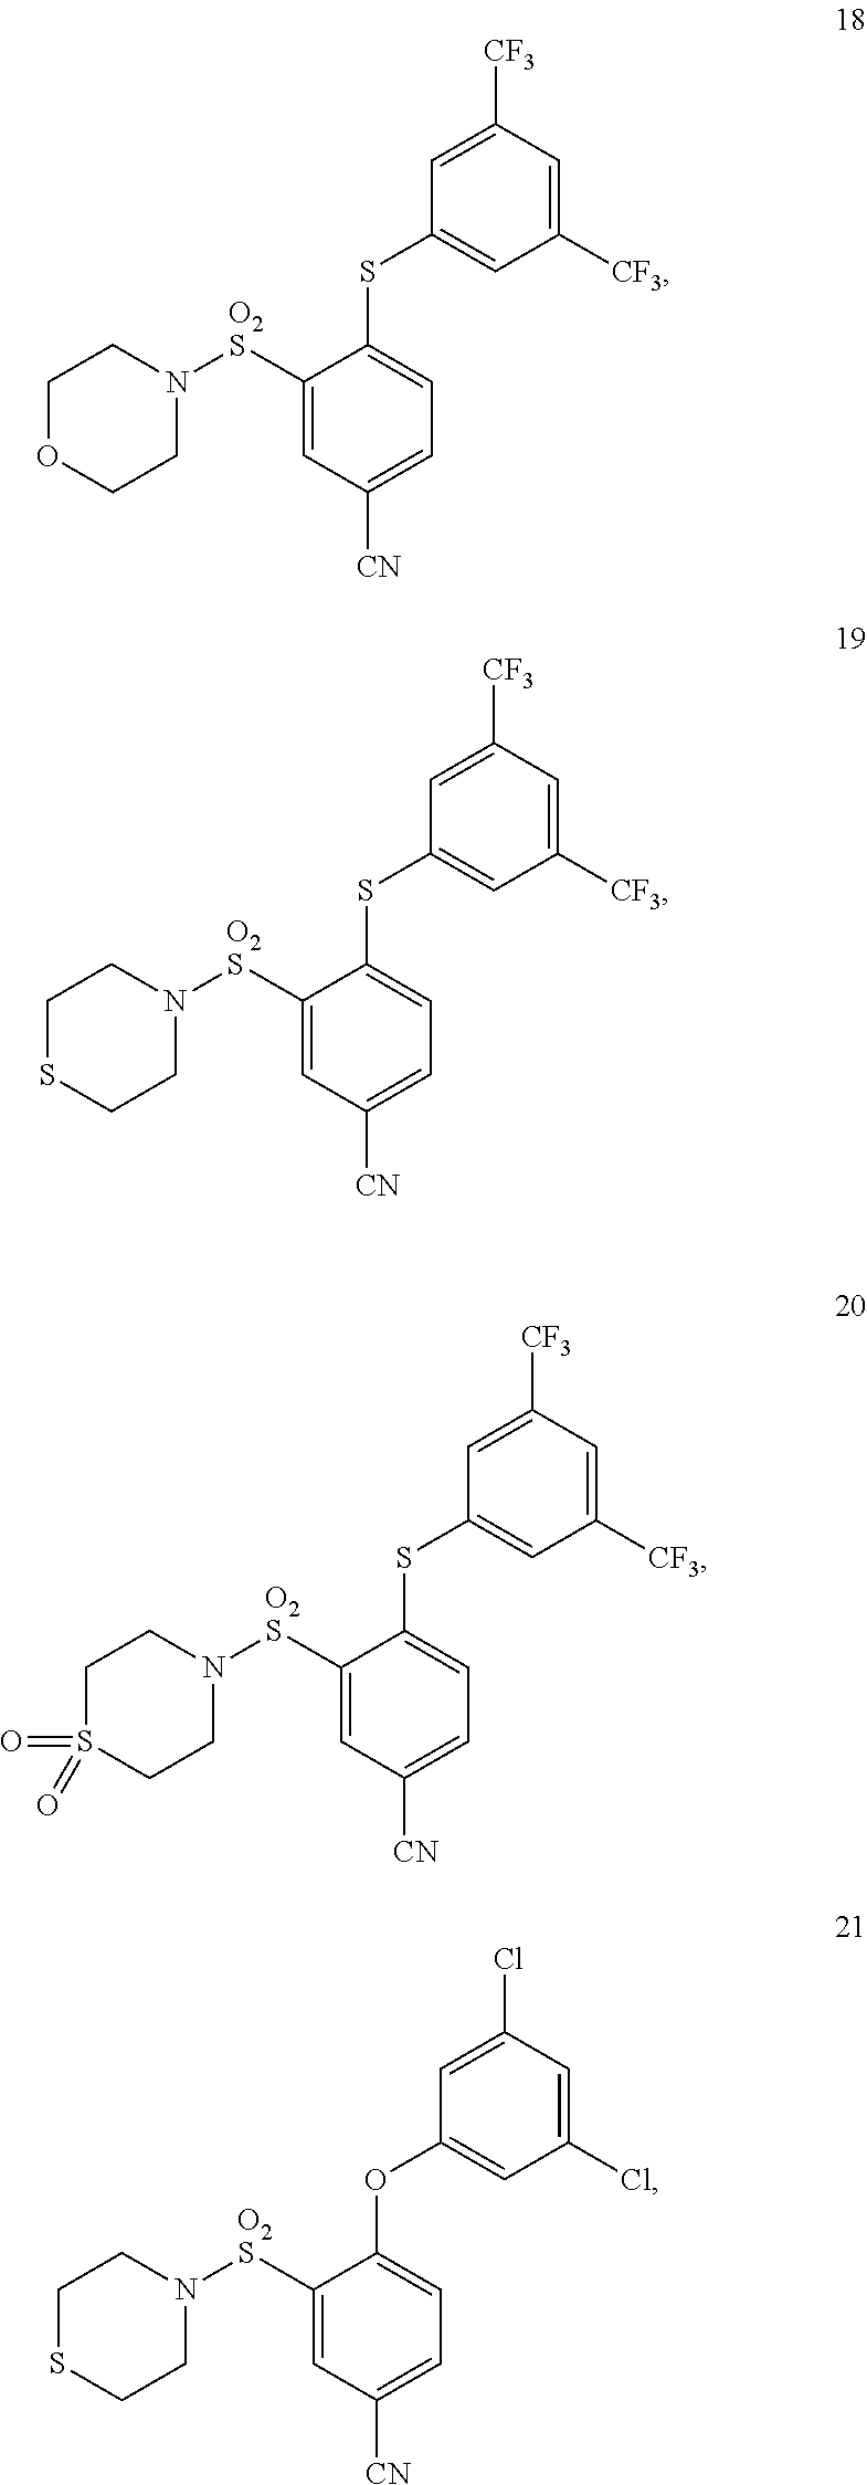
C1OCCN([O2S]C2=CC([CN])=CC=C2SC2=CC([CF3])=CC([CF3])=C2)C1.C1SCCN([O2S]C2=CC([CN])=CC=C2SC2=CC([CF3])=CC([CF3])=C2)C1.C1S(=O)(=O)CCN([O2S]C2=CC([CN])=CC=C2SC2=CC([CF3])=CC([CF3])=C2)C1.C1SCCN([O2S]C2=CC([CN])=CC=C2OC2=CC(Cl)=CC(Cl)=C2)C1
